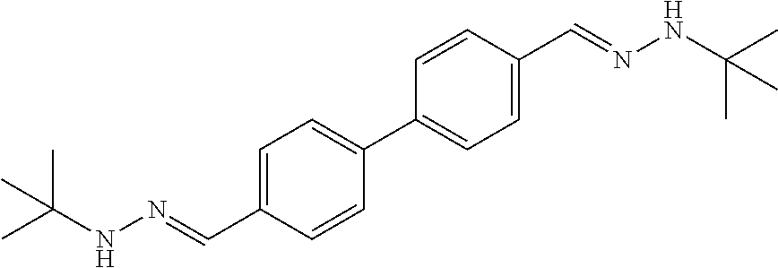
N(N=CC1=CC=C(C2=CC=C(C=NNC(C)(C)C)C=C2)C=C1)C(C)(C)C
